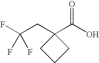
C(CC1(C(O)=O)CCC1)(F)(F)F
